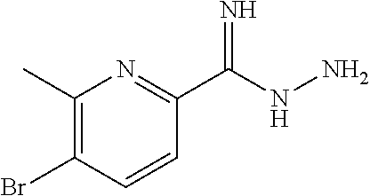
C1(C)=C(Br)C=CC(C(NN)=N)=N1
